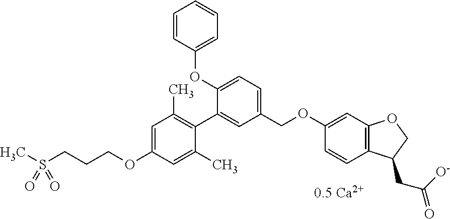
CS(CCCOC1=CC(C)=C(C2=CC(COC3=CC4=C(C=C3)C(CC([O-])=O)CO4)=CC=C2OC2=CC=CC=C2)C(C)=C1)(=O)=O
